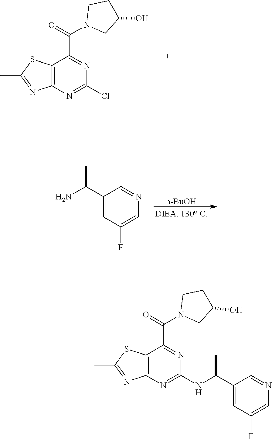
C12=C(N=C(Cl)N=C1C(=O)N1CC(O)CC1)N=C(C)S2.[n-BuOH].C1(C(N)C)=CC(F)=CN=C1.C12=C(N=C(NC(C3=CC(F)=CN=C3)C)N=C1C(=O)N1CC(O)CC1)N=C(C)S2
